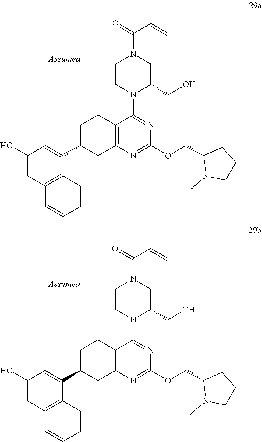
C1(O)=CC2=C(C(C3CC4=C(CC3)C(N3C(CO)CN(C(C=C)=O)CC3)=NC(OCC3N(C)CCC3)=N4)=C1)C=CC=C2.C1(O)=CC2=C(C(C3CC4=C(CC3)C(N3C(CO)CN(C(C=C)=O)CC3)=NC(OCC3N(C)CCC3)=N4)=C1)C=CC=C2
